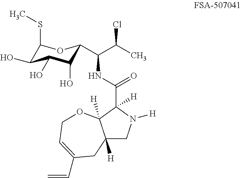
C12([H])CN([H])C(C(NC(C(C)Cl)C3C(O)C(O)C(O)C(SC)O3)=O)([H])C1([H])OCC=C(C=C)C2
